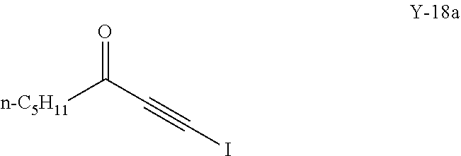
O=C(C#CI)[n-C5H11]
